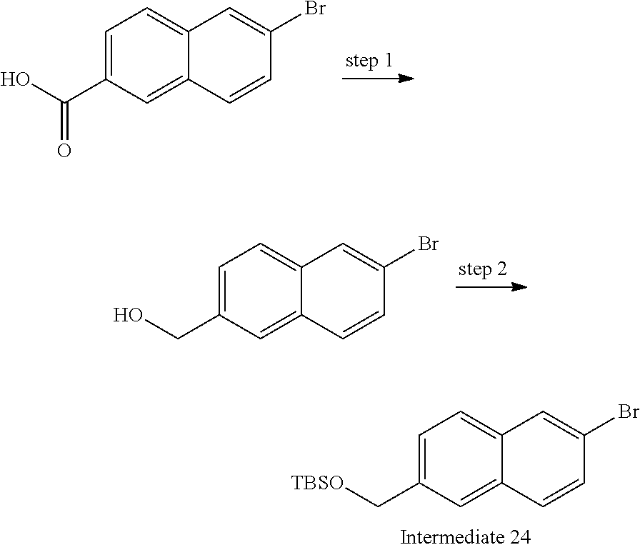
C1=C(C(O)=O)C=C2C(=C1)C=C(Br)C=C2.C1=C(CO)C=C2C(=C1)C=C(Br)C=C2.C1=C(C[TBSO])C=C2C(=C1)C=C(Br)C=C2
